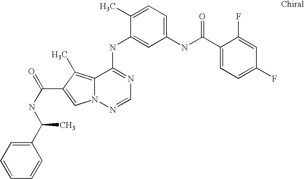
C1(C)=CC=C(NC(C2=CC=C(F)C=C2F)=O)C=C1NC1=NC=NN2C1=C(C)C(C(NC(C1=CC=CC=C1)C)=O)=C2
